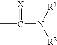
CC(N([R2])[R1])=[X]
